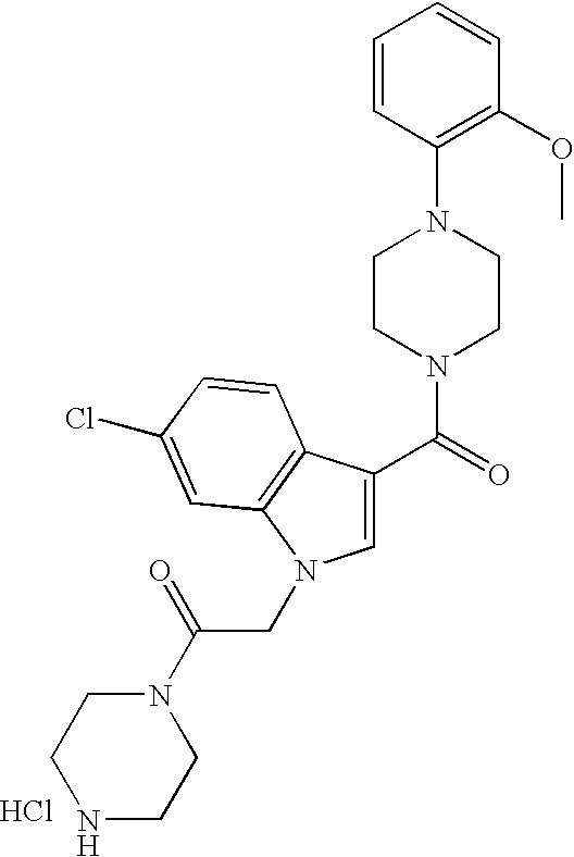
C1=CC(N2CCN(C(=O)C3=CN(CC(N4CCNCC4)=O)C4=C3C=CC(Cl)=C4)CC2)=C(OC)C=C1.Cl
